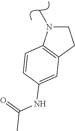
C1CC2=C(N1C)C=CC(NC(C)=O)=C2
